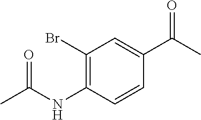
C1(Br)=C(NC(C)=O)C=CC(C(C)=O)=C1
